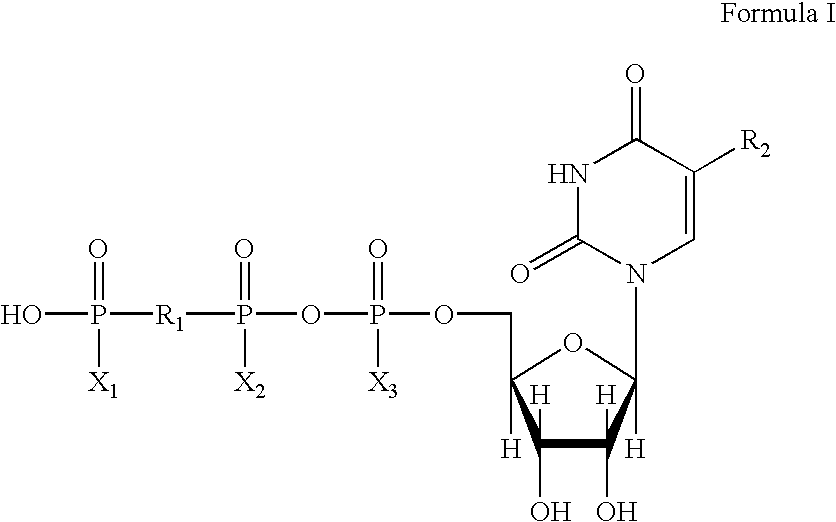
N1C(=O)N(C2([H])C(O)([H])C(O)([H])C(COP(=O)([X3])OP(=O)([X2])[R1]P(=O)([X1])O)([H])O2)C=C([R2])C1=O
